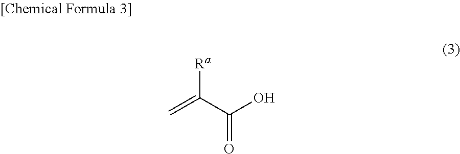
C=C(C(O)=O)[Ra]
